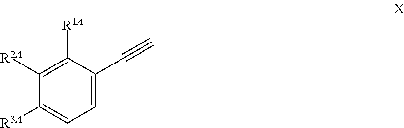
C1=C(C#C)C([R1A])=C([R2A])C([R3A])=C1
